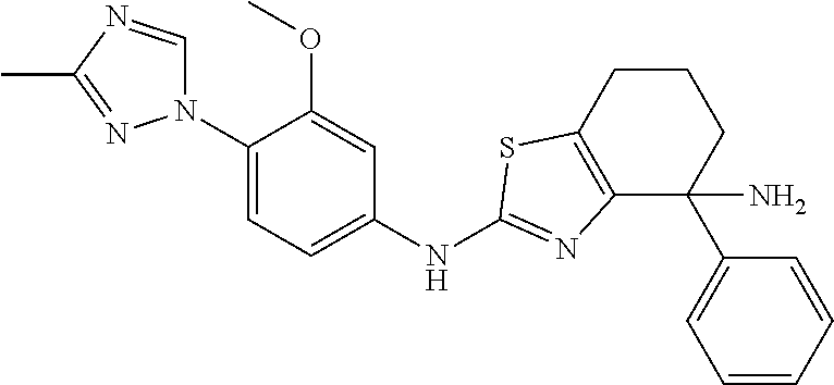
N1(C2=CC=C(NC3=NC4=C(CCCC4(C4=CC=CC=C4)N)S3)C=C2OC)C=NC(C)=N1
